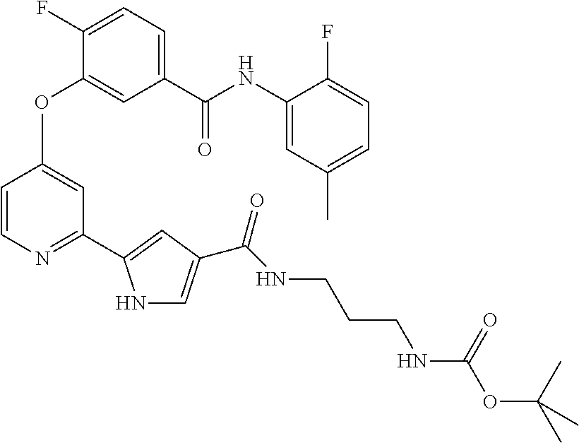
C1=C(C(NC2=CC(C)=CC=C2F)=O)C=C(OC2=CC(C3=CC(C(NCCCNC(OC(C)(C)C)=O)=O)=CN3)=NC=C2)C(F)=C1
